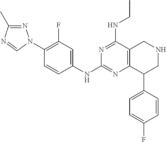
N1=C(NCC)C2=C(N=C1NC1=CC(F)=C(N3N=C(C)N=C3)C=C1)C(C1=CC=C(F)C=C1)CNC2
